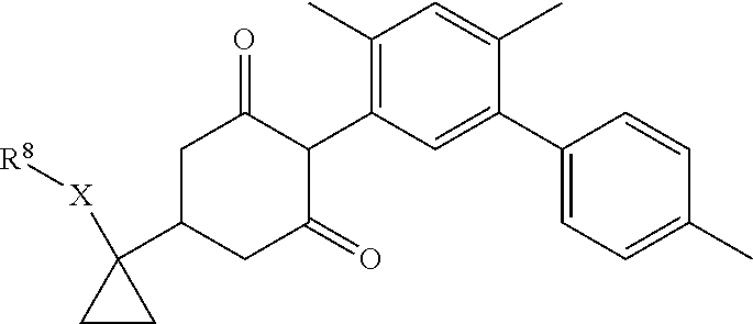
C1(C)=C(C2C(=O)CC(C3([X][R8])CC3)CC2=O)C=C(C2=CC=C(C)C=C2)C(C)=C1
